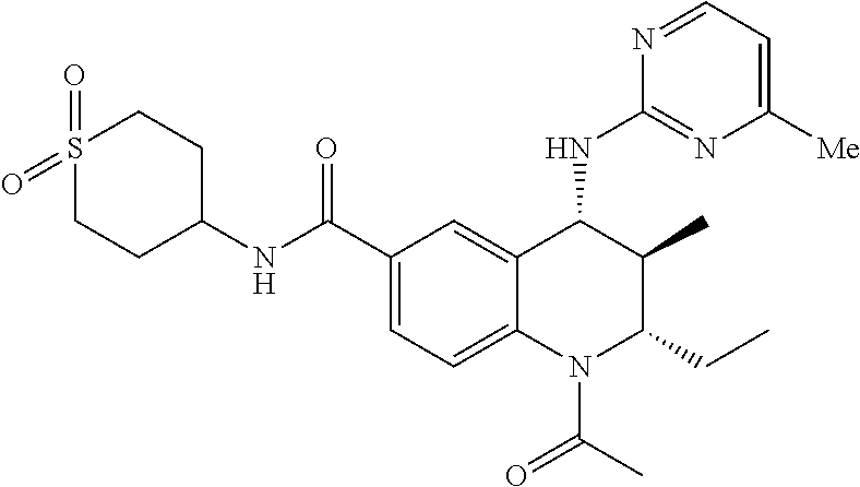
C1(C(=O)NC2CCS(=O)(=O)CC2)=CC=C2C(=C1)C(NC1=NC([Me])=CC=N1)C(C)C(CC)N2C(C)=O
